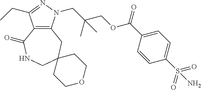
C12=C(CC3(CNC1=O)CCOCC3)N(CC(COC(C1=CC=C(S(=O)(=O)N)C=C1)=O)(C)C)N=C2CC
